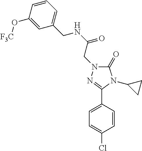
C1(O[F3C])=CC(CNC(=O)CN2C(=O)N(C3CC3)C(C3=CC=C(Cl)C=C3)=N2)=CC=C1
